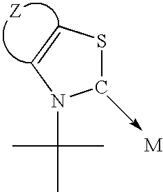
S1CN(C(C)(C)C)C=C1
